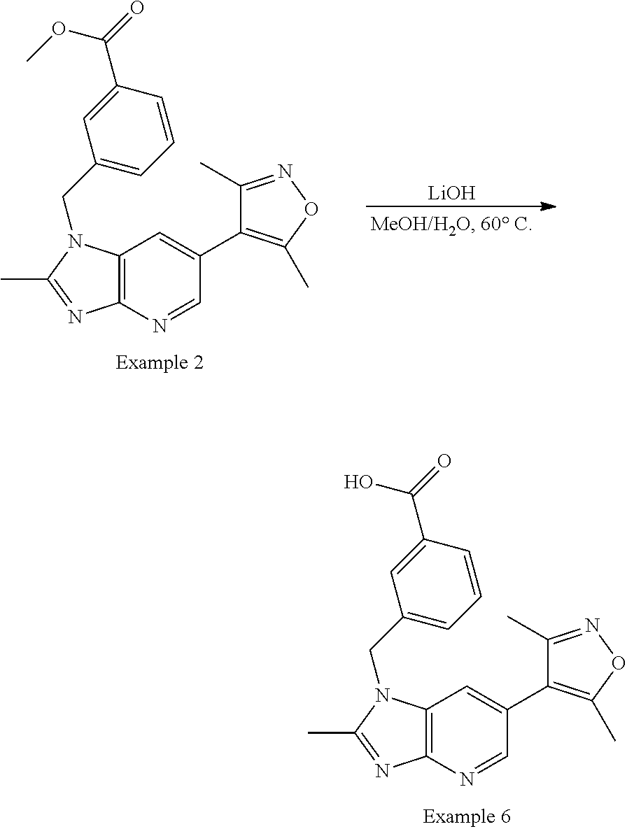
C12=C(N=CC(C3=C(C)ON=C3C)=C1)N=C(C)N2CC1=CC=CC(C(=O)OC)=C1.[LiOH].C12=C(N=CC(C3=C(C)ON=C3C)=C1)N=C(C)N2CC1=CC=CC(C(=O)O)=C1
